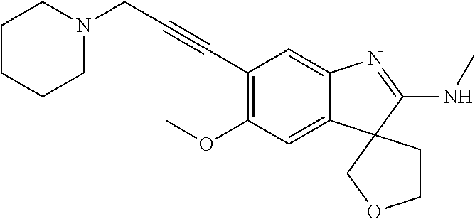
C12=CC(OC)=C(C#CCN3CCCCC3)C=C1N=C(NC)C21COCC1
